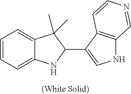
C12=CC=CC=C1NC(C1=CNC3=C1C=CN=C3)C2(C)C
